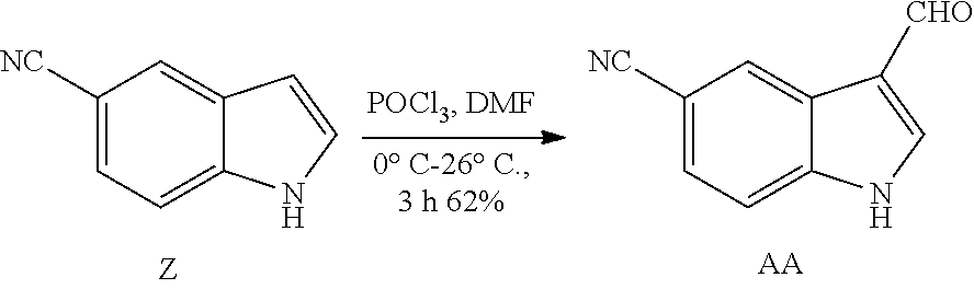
C1([NC])=CC=C2C(=C1)C=CN2.C1([NC])=CC=C2C(=C1)C([CHO])=CN2.[AA]
